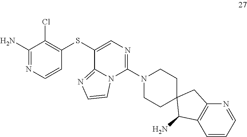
C1(SC2=C(Cl)C(N)=NC=C2)=CN=C(N2CCC3(CC2)C(N)C2=C(C3)N=CC=C2)N2C1=NC=C2
